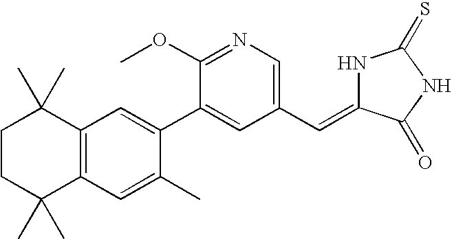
C1CC(C)(C)C2=C(C1(C)C)C=C(C1=CC(C=C3NC(=S)NC3=O)=CN=C1OC)C(C)=C2
